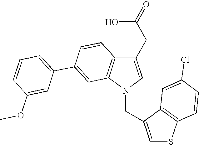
C1(CC(O)=O)=CN(CC2=CSC3=C2C=C(Cl)C=C3)C2=C1C=CC(C1=CC=CC(OC)=C1)=C2
